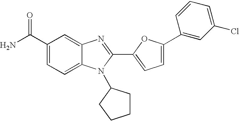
NC(C1=CC=C2C(=C1)N=C(C1=CC=C(C3=CC(Cl)=CC=C3)O1)N2C1CCCC1)=O
